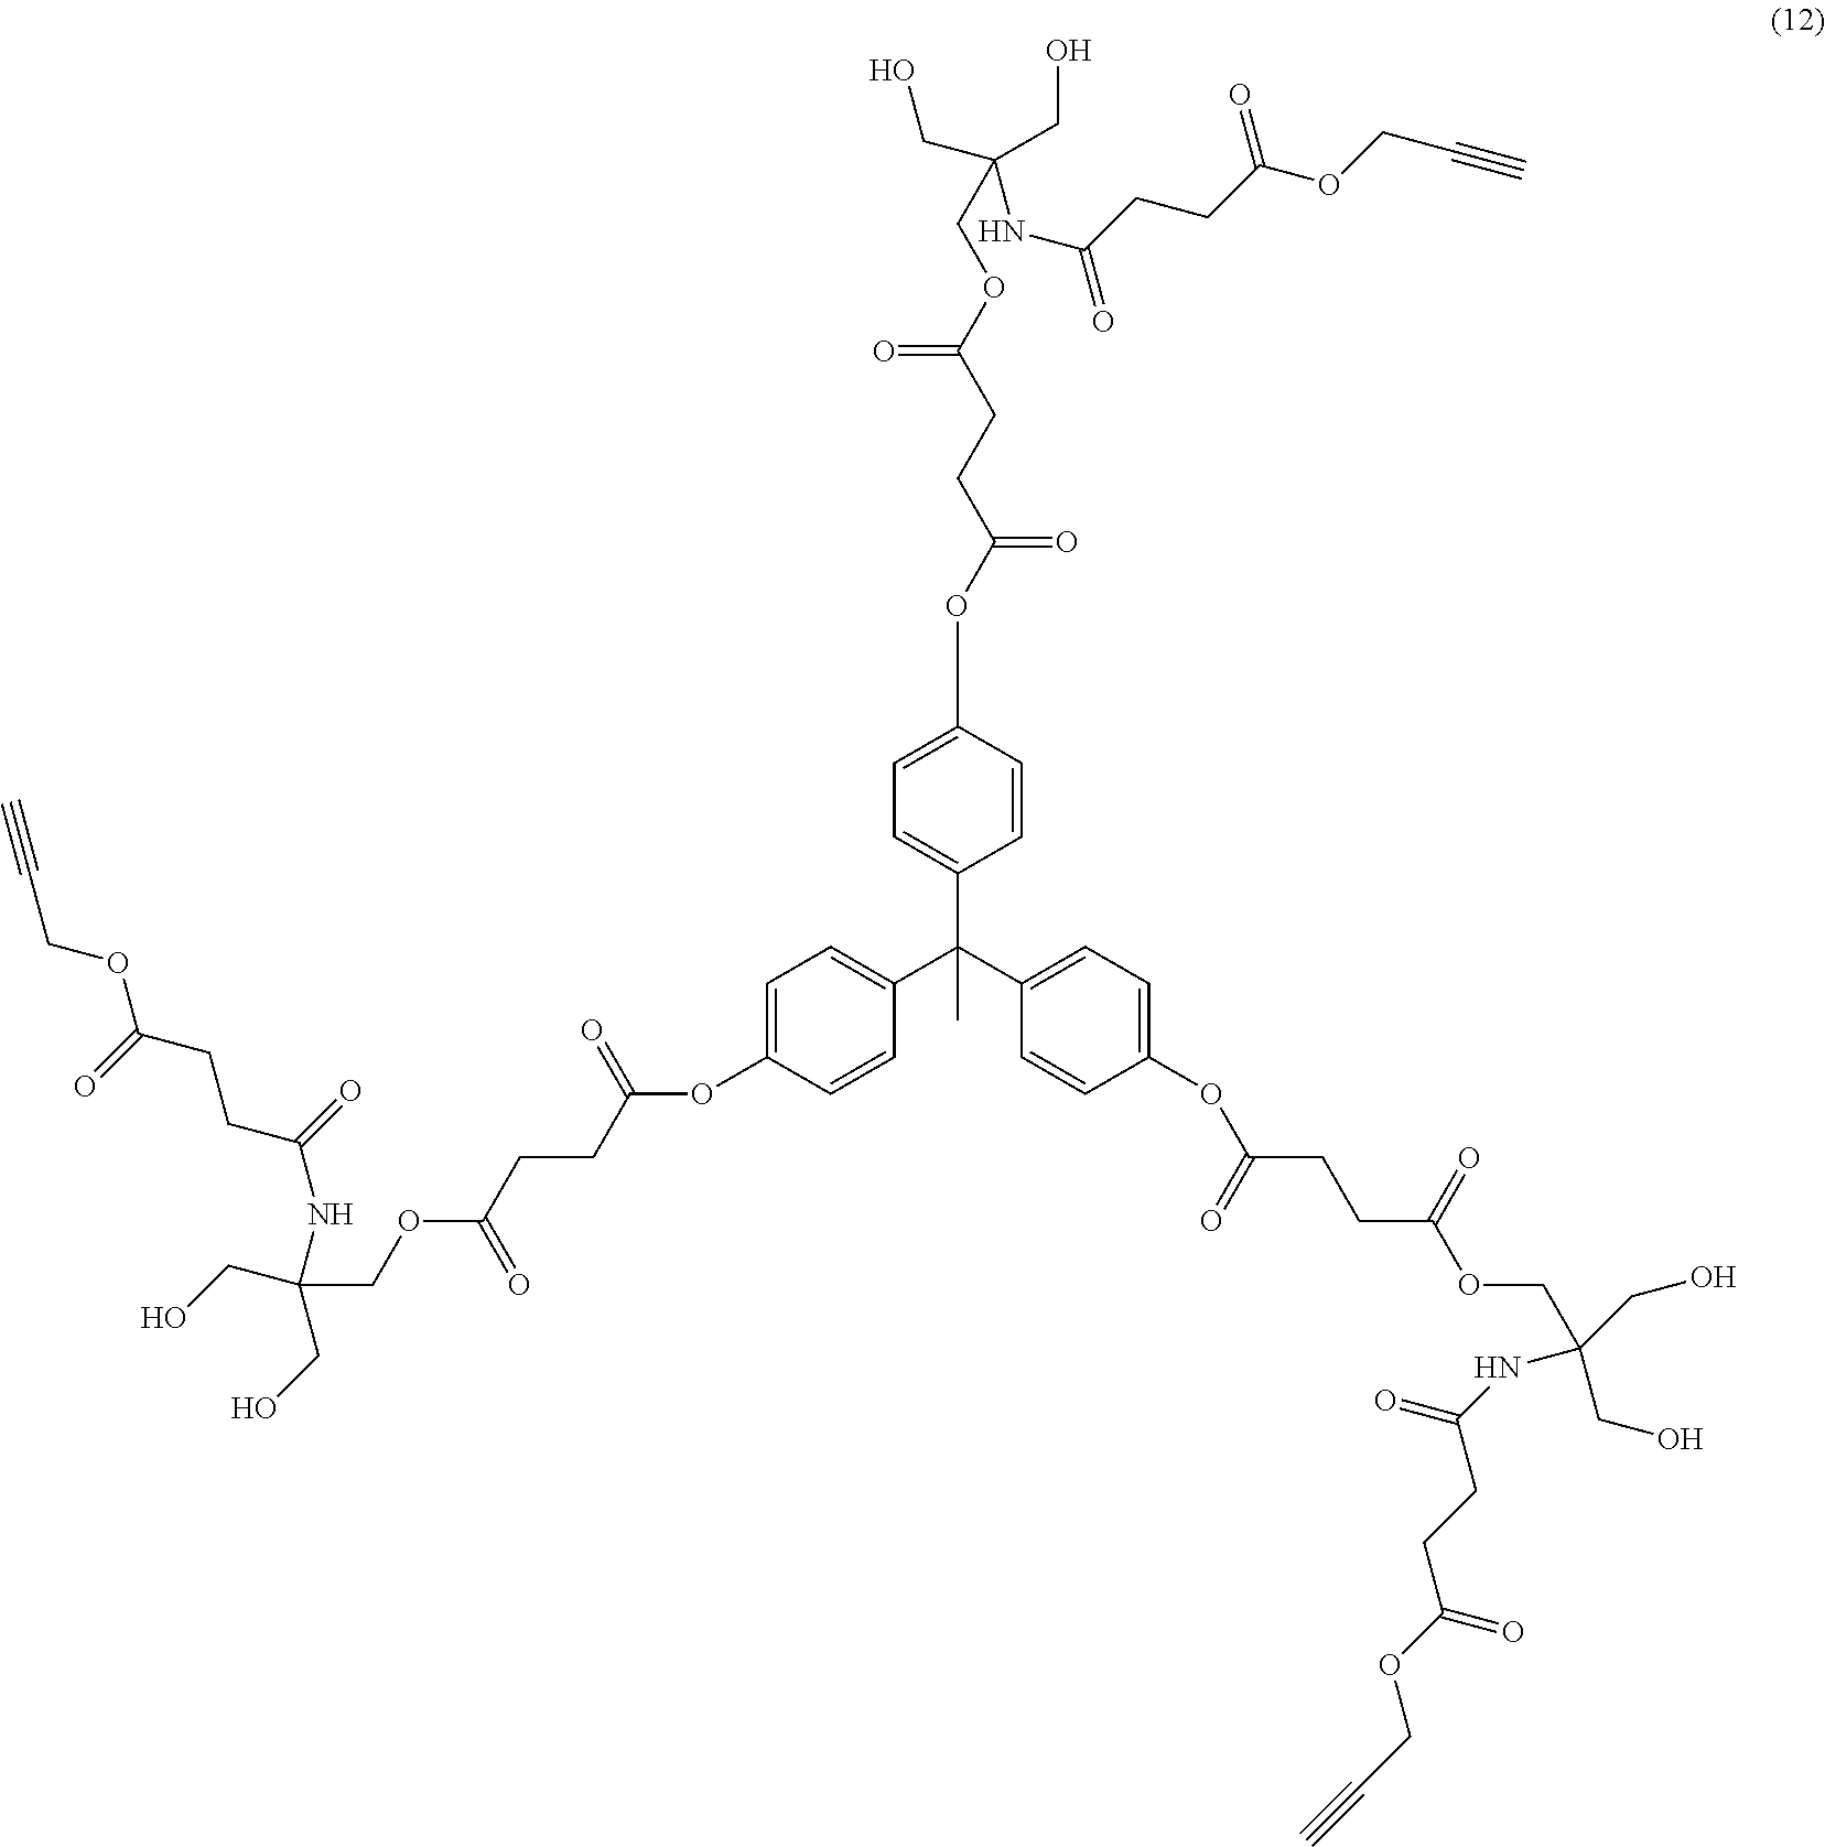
C1=CC(OC(CCC(OCC(CO)(CO)NC(=O)CCC(OCC#C)=O)=O)=O)=CC=C1C(C1=CC=C(OC(CCC(OCC(NC(=O)CCC(OCC#C)=O)(CO)CO)=O)=O)C=C1)(C1=CC=C(OC(CCC(OCC(CO)(CO)NC(=O)CCC(OCC#C)=O)=O)=O)C=C1)C
